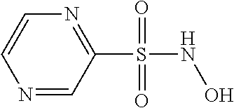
C1(S(NO)(=O)=O)=NC=CN=C1
